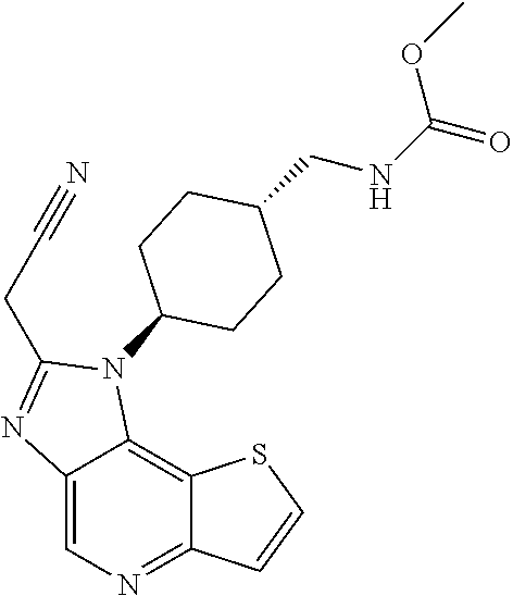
C12=CN=C3C(=C1N(C1CCC(CNC(=O)OC)CC1)C(CC#N)=N2)SC=C3
